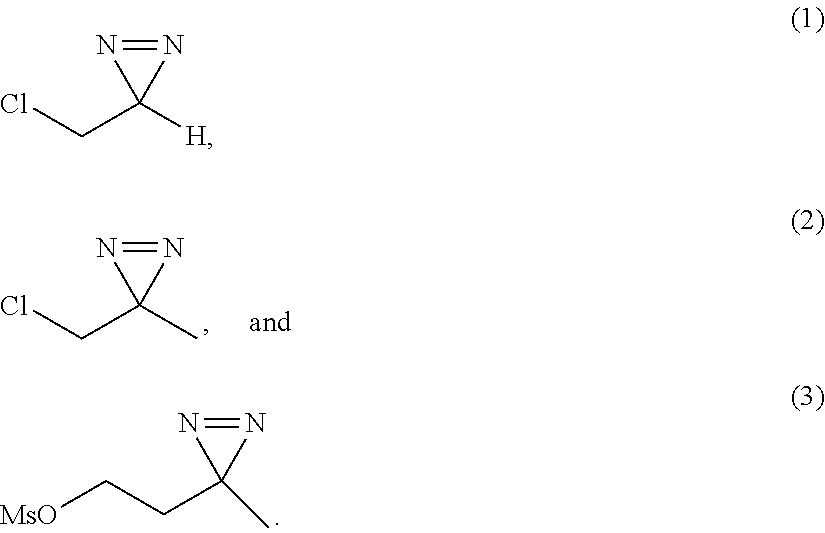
N1=NC1(CCl)[H].N1=NC1(CCl)C.N1=NC1(CC[MsO])C
